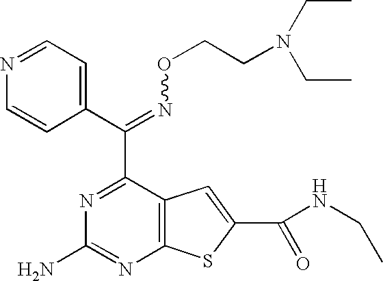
C(=NOCCN(CC)CC)(C1=NC(N)=NC2=C1C=C(C(NCC)=O)S2)C1=CC=NC=C1
